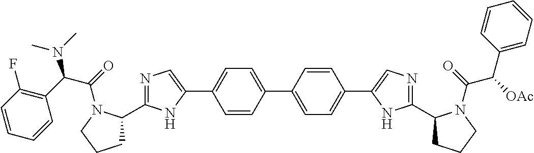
N1=C(C2CCCN2C(=O)C(C2=C(F)C=CC=C2)N(C)C)NC(C2=CC=C(C3=CC=C(C4=CN=C(C5CCCN5C(=O)C([OAc])C5=CC=CC=C5)N4)C=C3)C=C2)=C1
